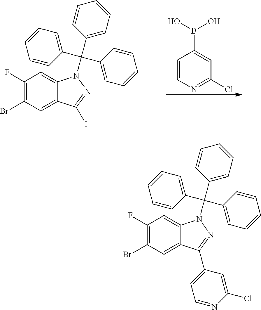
C1(F)=C(Br)C=C2C(=C1)N(C(C1=CC=CC=C1)(C1=CC=CC=C1)C1=CC=CC=C1)N=C2I.C1=CN=C(Cl)C=C1B(O)O.C1(F)=C(Br)C=C2C(=C1)N(C(C1=CC=CC=C1)(C1=CC=CC=C1)C1=CC=CC=C1)N=C2C1=CC=NC(Cl)=C1
